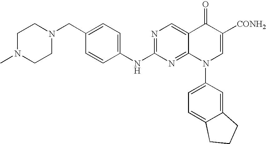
C1N(C)CCN(CC2=CC=C(NC3=NC=C4C(=N3)N(C3=CC=C5C(=C3)CCC5)C=C([CONH2])C4=O)C=C2)C1
